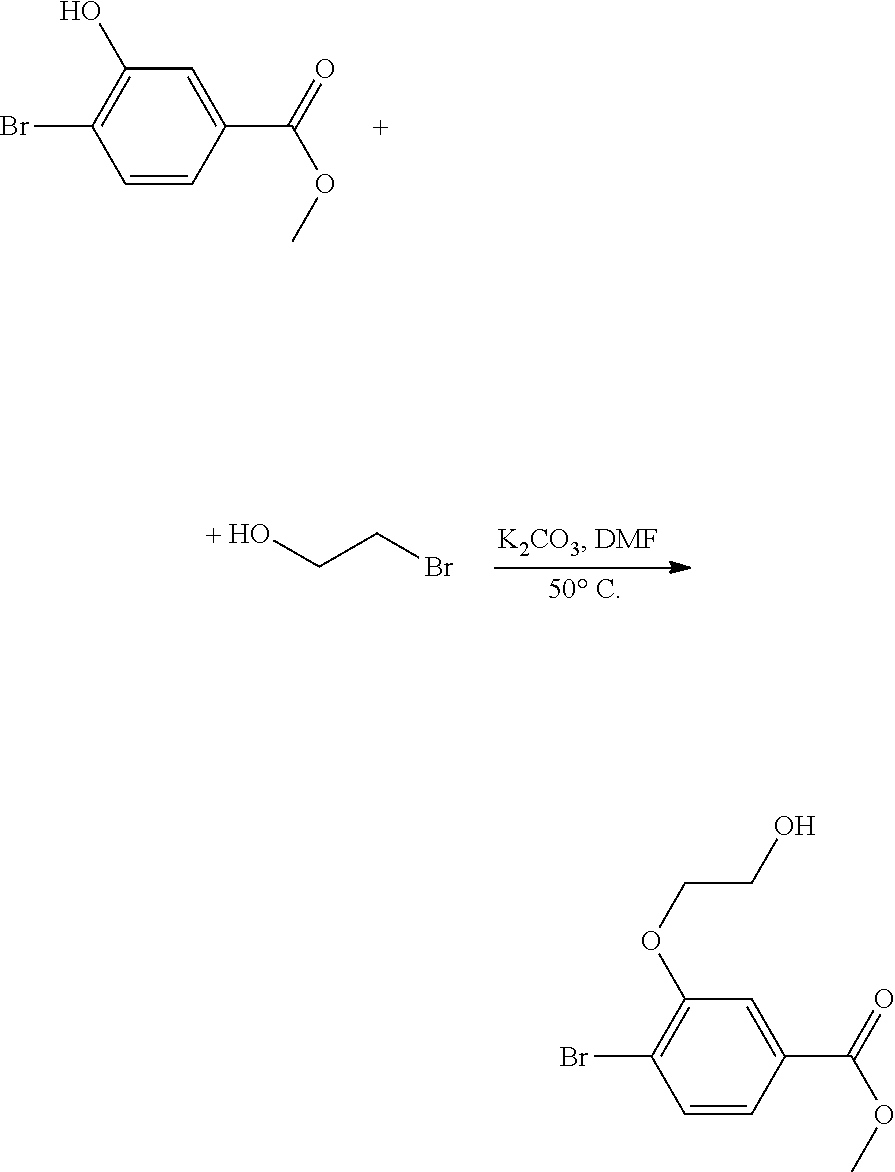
C1(O)=C(Br)C=CC(C(=O)OC)=C1.OCCBr.C1(OCCO)=C(Br)C=CC(C(=O)OC)=C1
